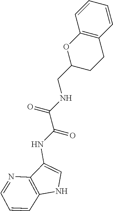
C1=CC=CC2=C1CCC(CNC(C(=O)NC1=CNC3=C1N=CC=C3)=O)O2
